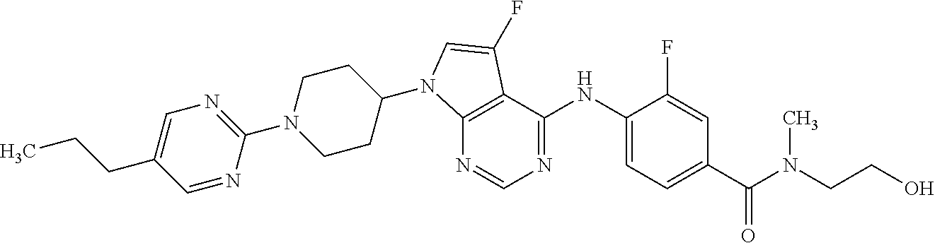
C12=C(C(NC3=CC=C(C(=O)N(C)CCO)C=C3F)=NC=N1)C(F)=CN2C1CCN(C2=NC=C(CCC)C=N2)CC1
